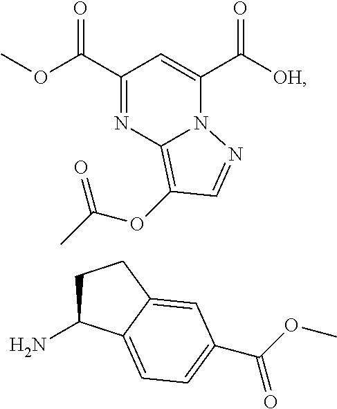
C1(C(OC)=O)=NC2=C(OC(C)=O)C=NN2C(C([OH])=O)=C1.C1C(N)C2=CC=C(C(OC)=O)C=C2C1
